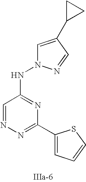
C1=NN=C(C2=CC=CS2)N=C1NN1C=C(C2CC2)C=N1
